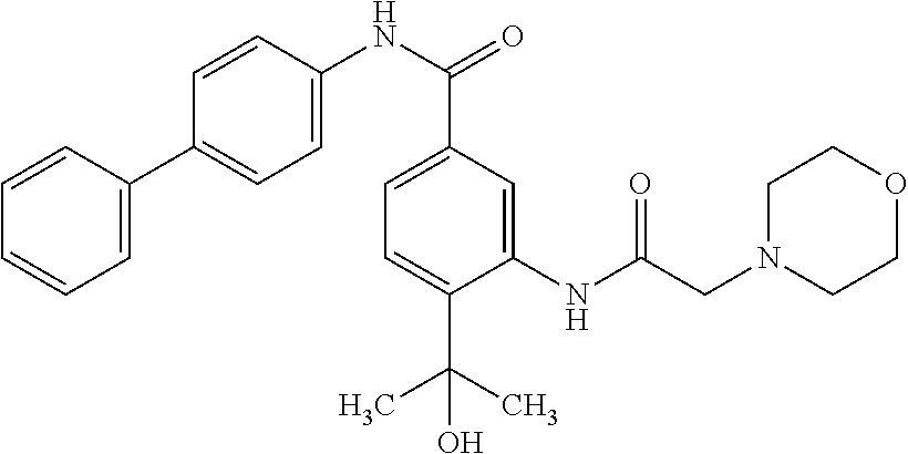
C1=C(C2=CC=C(NC(=O)C3=CC=C(C(C)(C)O)C(NC(CN4CCOCC4)=O)=C3)C=C2)C=CC=C1
